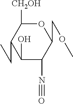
C1(COC)OC([CH2OH])C(CC)C(O)C1N#O
